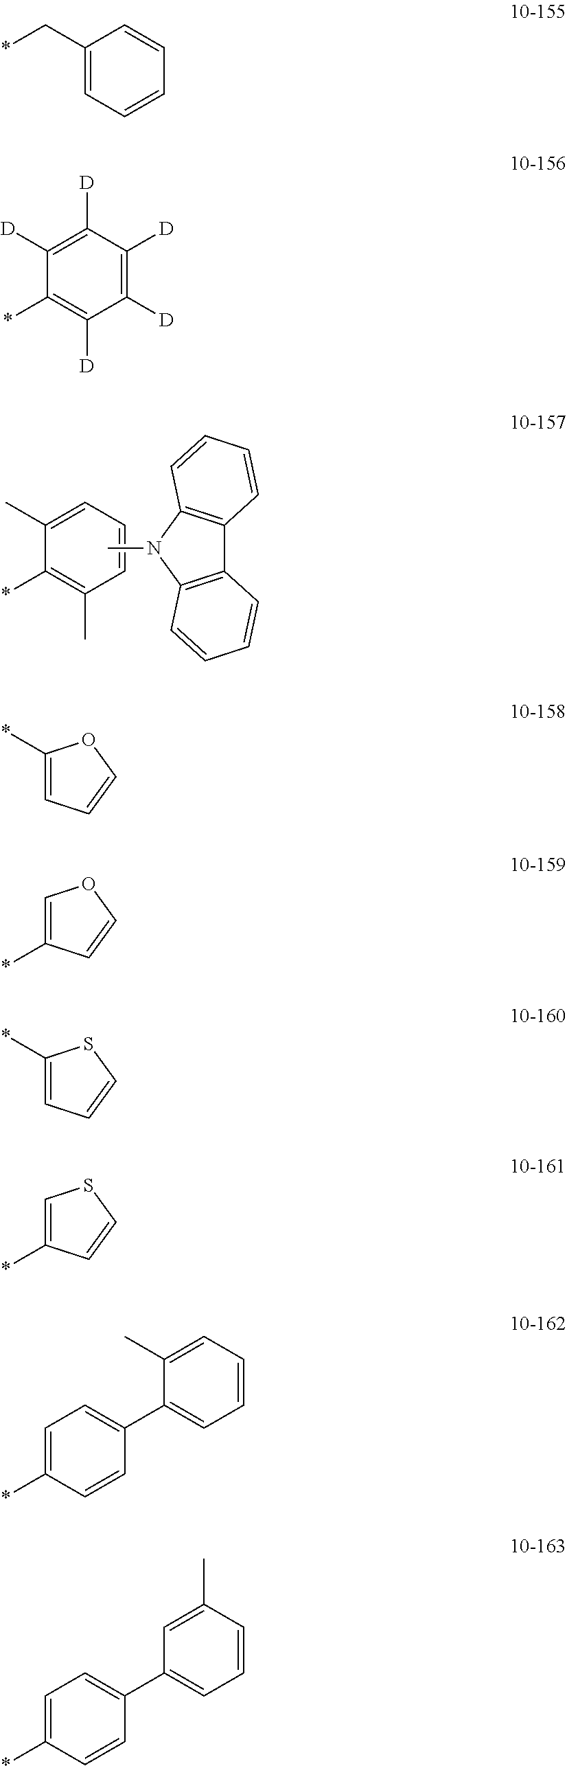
C1(C)=CC=CC(C)=C1*.CN1C2=C(C3=C1C=CC=C3)C=CC=C2.C1(C*)=CC=CC=C1.C1([D])=C([D])C([D])=C([D])C([D])=C1*.C1(*)=CC=CO1.C1=C(*)C=CO1.C1(*)=CC=CS1.C1=C(*)C=CS1.C1=C(*)C=CC(C2=CC=CC=C2C)=C1.C1=C(*)C=CC(C2=CC=CC(C)=C2)=C1
